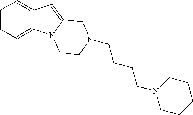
C1=CC=C2C(=C1)C=C1N2CCN(CCCCN2CCCCC2)C1
